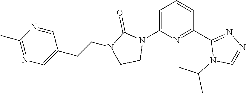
N1(C(C)C)C=NN=C1C1=NC(N2CCN(CCC3=CN=C(C)N=C3)C2=O)=CC=C1
